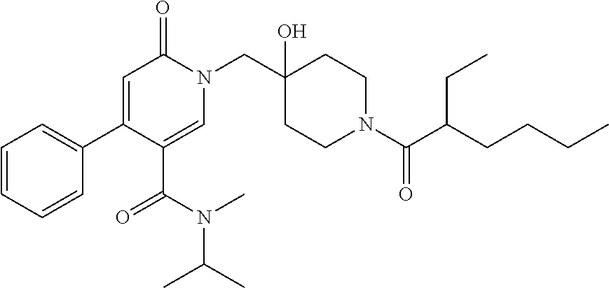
CC(C)N(C)C(C1=CN(CC2(O)CCN(C(=O)C(CC)CCCC)CC2)C(=O)C=C1C1=CC=CC=C1)=O
